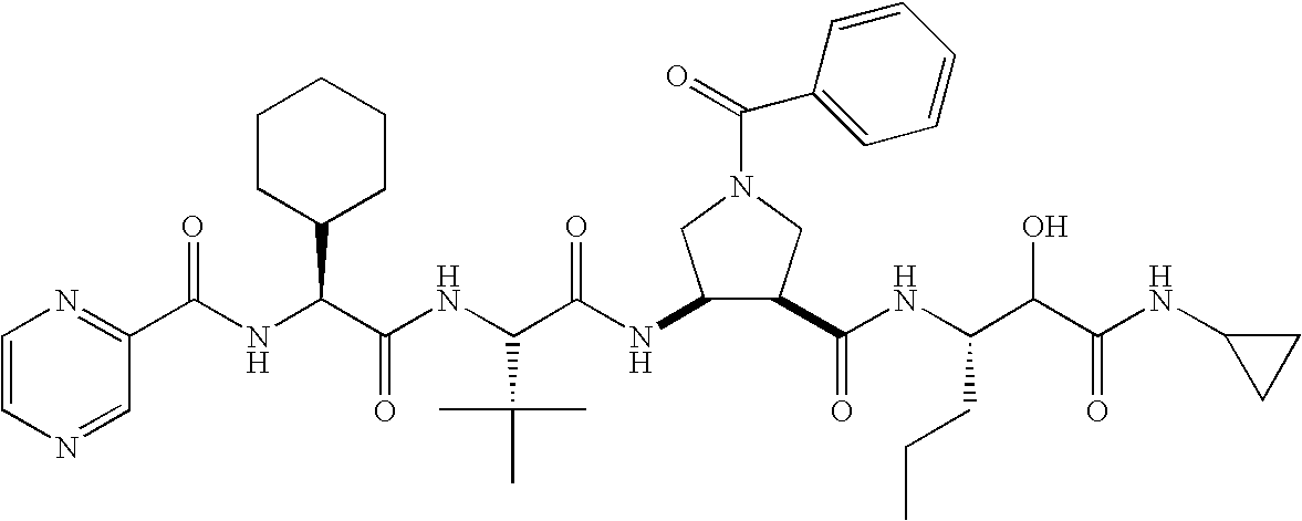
C1=CN=CC(C(NC(C(NC(C(NC2C(C(NC(C(C(NC3CC3)=O)O)CCC)=O)CN(C(=O)C3=CC=CC=C3)C2)=O)C(C)(C)C)=O)C2CCCCC2)=O)=N1
